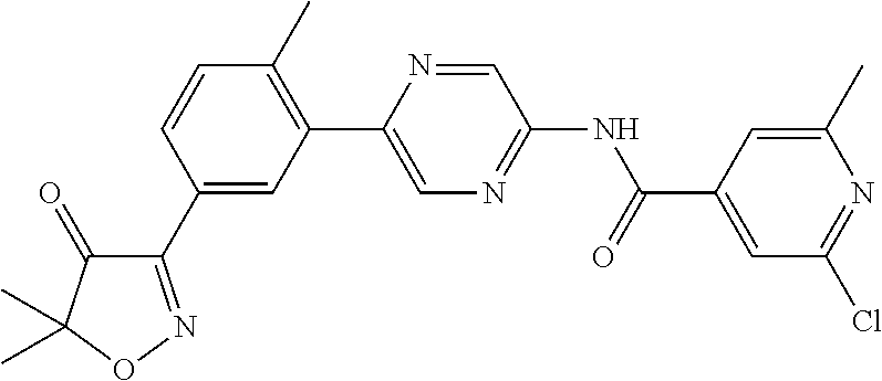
C1(C2=CC(C3=CN=C(NC(C4=CC(Cl)=NC(C)=C4)=O)C=N3)=C(C)C=C2)=NOC(C)(C)C1=O
